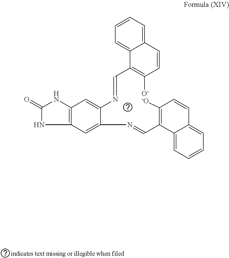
C1=CC=C2C(=C1)C(C=NC1=CC3=C(C=C1N=CC1=C([-O])C=CC4=CC=CC=C14)NC(=O)N3)=C([O-])C=C2
